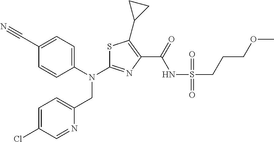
C1(C#N)=CC=C(N(C2=NC(C(=O)NS(CCCOC)(=O)=O)=C(C3CC3)S2)CC2=CC=C(Cl)C=N2)C=C1
